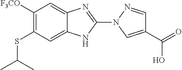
C1([F3CO])=C(SC(C)C)C=C2C(=C1)N=C(N1C=C(C(=O)O)C=N1)N2
